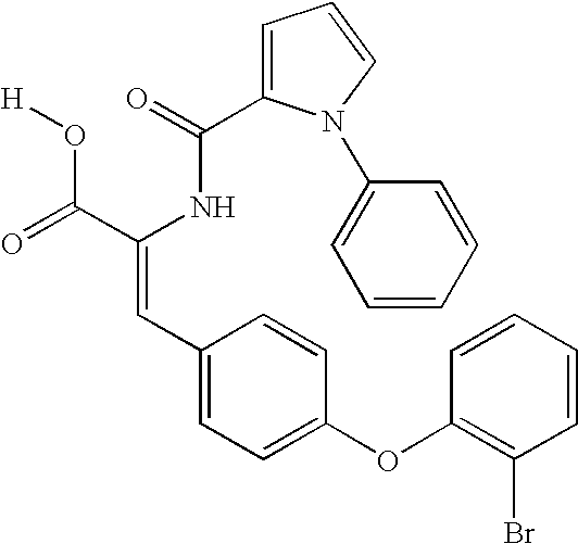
C(=O)(NC(C(=O)O[H])=CC1=CC=C(OC2=C(Br)C=CC=C2)C=C1)C1=CC=CN1C1=CC=CC=C1
